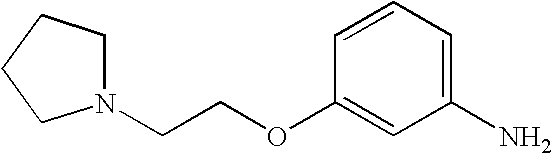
C1=CC=C(N)C=C1OCCN1CCCC1
